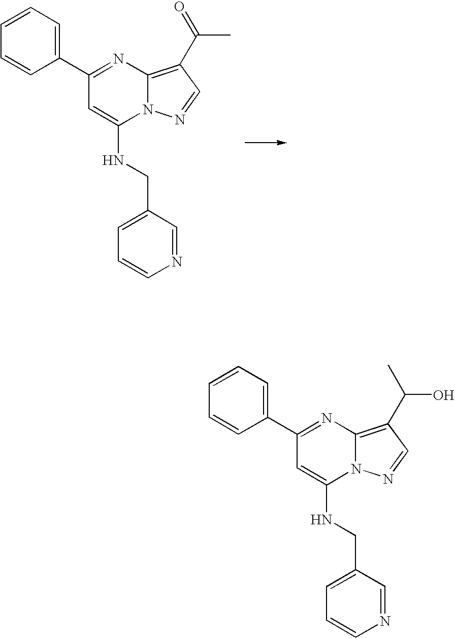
N12C(=C(C(=O)C)C=N1)N=C(C1=CC=CC=C1)C=C2NCC1=CC=CN=C1.N12C(=C(C(O)C)C=N1)N=C(C1=CC=CC=C1)C=C2NCC1=CC=CN=C1
